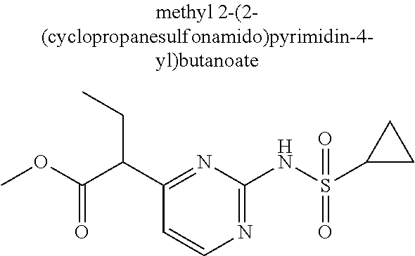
C1(C(C(OC)=O)CC)=NC(NS(C2CC2)(=O)=O)=NC=C1
